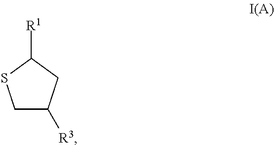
C1C([R3])CC([R1])S1
